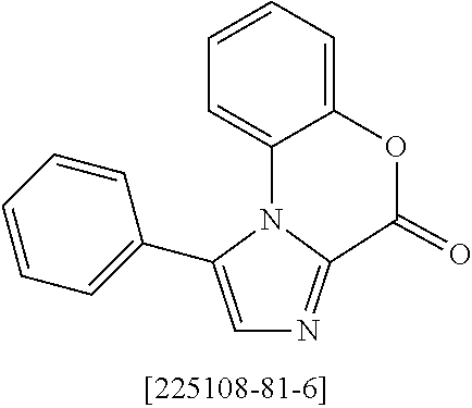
C1=CC=C2C(=C1)N1C(C3=CC=CC=C3)=CN=C1C(=O)O2
